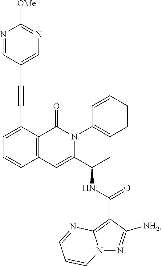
C1=C(C#CC2=CN=C([OMe])N=C2)C2=C(C=C1)C=C(C(C)NC(=O)C1=C3N(N=C1[NH2])C=CC=N3)N(C1=CC=CC=C1)C2=O
